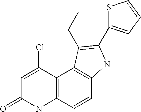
C12=C(C=CC3=C1C(CC)=C(C1=CC=CS1)N3)NC(=O)C=C2Cl
